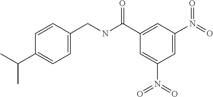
C1=CC(CNC(C2=CC(N(=O)=O)=CC(N(=O)=O)=C2)=O)=CC=C1C(C)C
